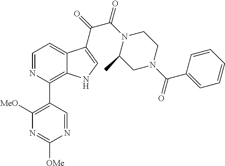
C1=NC(C2=C([MeO])N=C([OMe])N=C2)=C2C(=C1)C(C(=O)C(N1C(C)CN(C(C3=CC=CC=C3)=O)CC1)=O)=CN2
